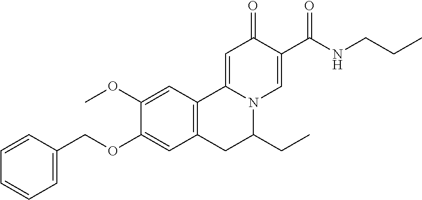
C1(OC)=CC2=C(C=C1OCC1=CC=CC=C1)CC(CC)N1C2=CC(=O)C(C(NCCC)=O)=C1
